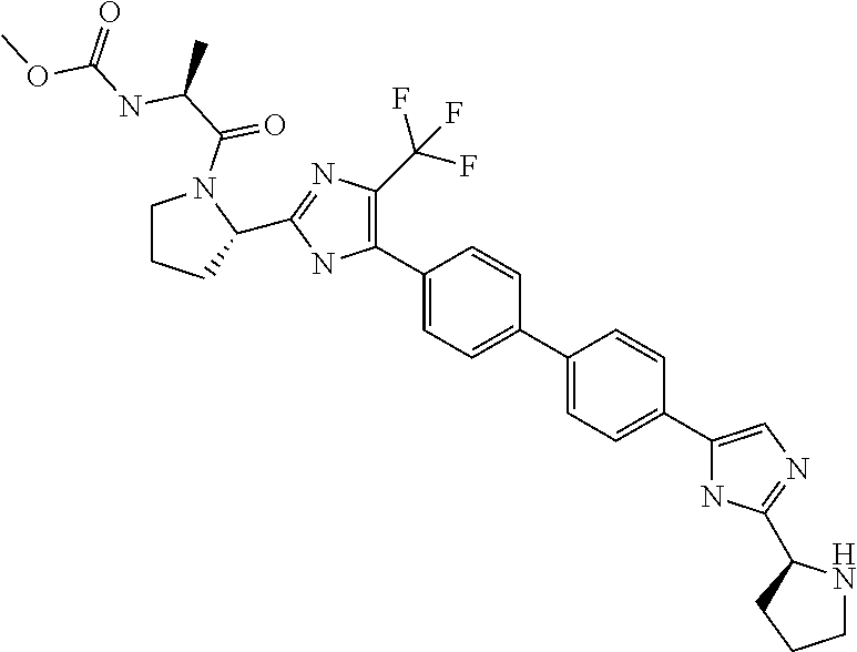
C1(C2=C(C(F)(F)F)N=C(C3CCCN3C(C(C)NC(OC)=O)=O)N2)=CC=C(C2=CC=C(C3=CN=C(C4NCCC4)N3)C=C2)C=C1
